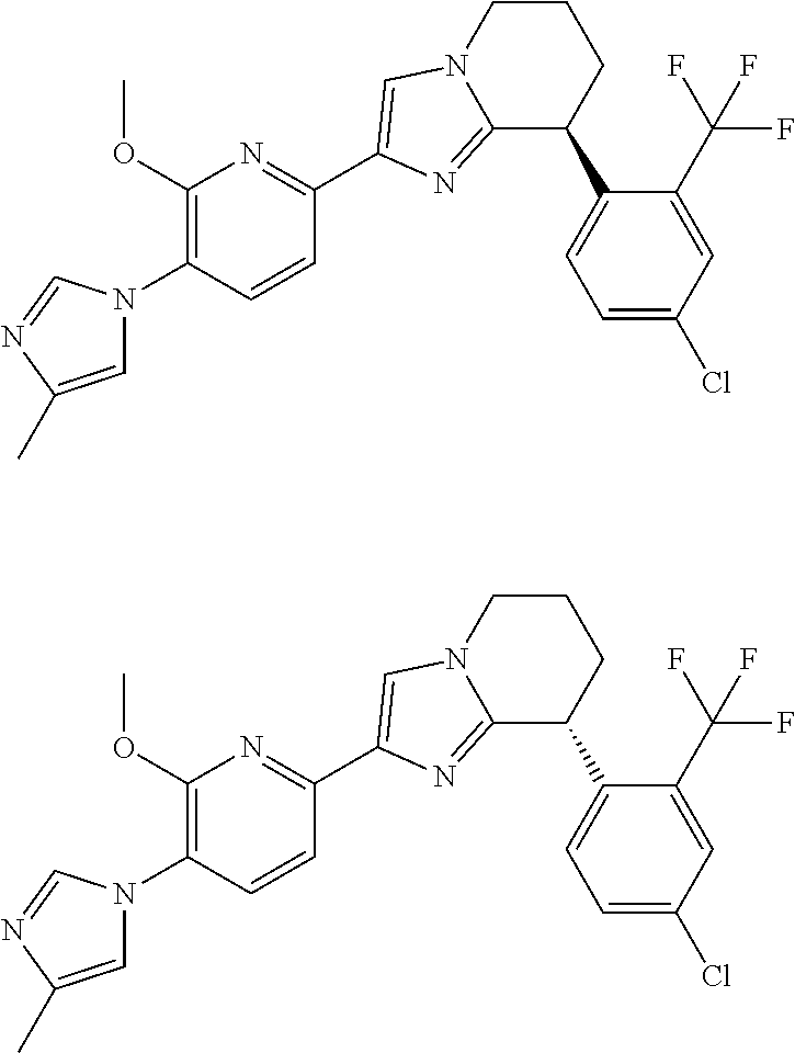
C1=C(C)N=CN1C1=C(OC)N=C(C2=CN3CCCC(C4=CC=C(Cl)C=C4C(F)(F)F)C3=N2)C=C1.C1=C(C)N=CN1C1=C(OC)N=C(C2=CN3CCCC(C4=CC=C(Cl)C=C4C(F)(F)F)C3=N2)C=C1
